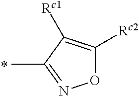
O1C([Rc2])=C([Rc1])C(C)=N1
